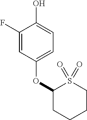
C1(F)=CC(OC2CCCCS2(=O)=O)=CC=C1O
